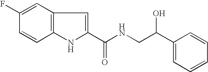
C1(C(NCC(C2=CC=CC=C2)O)=O)=CC2=C(N1)C=CC(F)=C2
